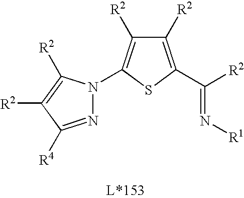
N(=C([R2])C1=C([R2])C([R2])=C(N2N=C([R4])C([R2])=C2[R2])S1)[R1]
